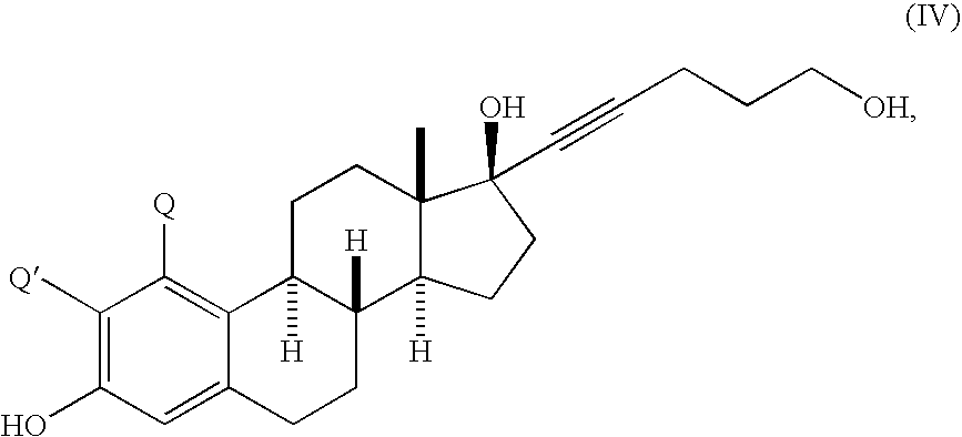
C1([Q])=C(O)C=C2C(=C1[Q])C1([H])C([H])(CC2)C2([H])C(C)(CC1)C(O)(C#CCCC[OH])CC2
